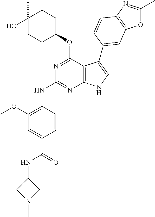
N1=C(OC2CCC(O)(C)CC2)C2=C(N=C1NC1=C(OC)C=C(C(NC3CN(C)C3)=O)C=C1)NC=C2C1=CC2=C(N=C(C)O2)C=C1
